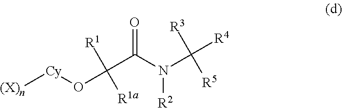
C(C(N(C([R3])([R5])[R4])[R2])=O)([R1a])([R1])O[Cy][(X)n]
